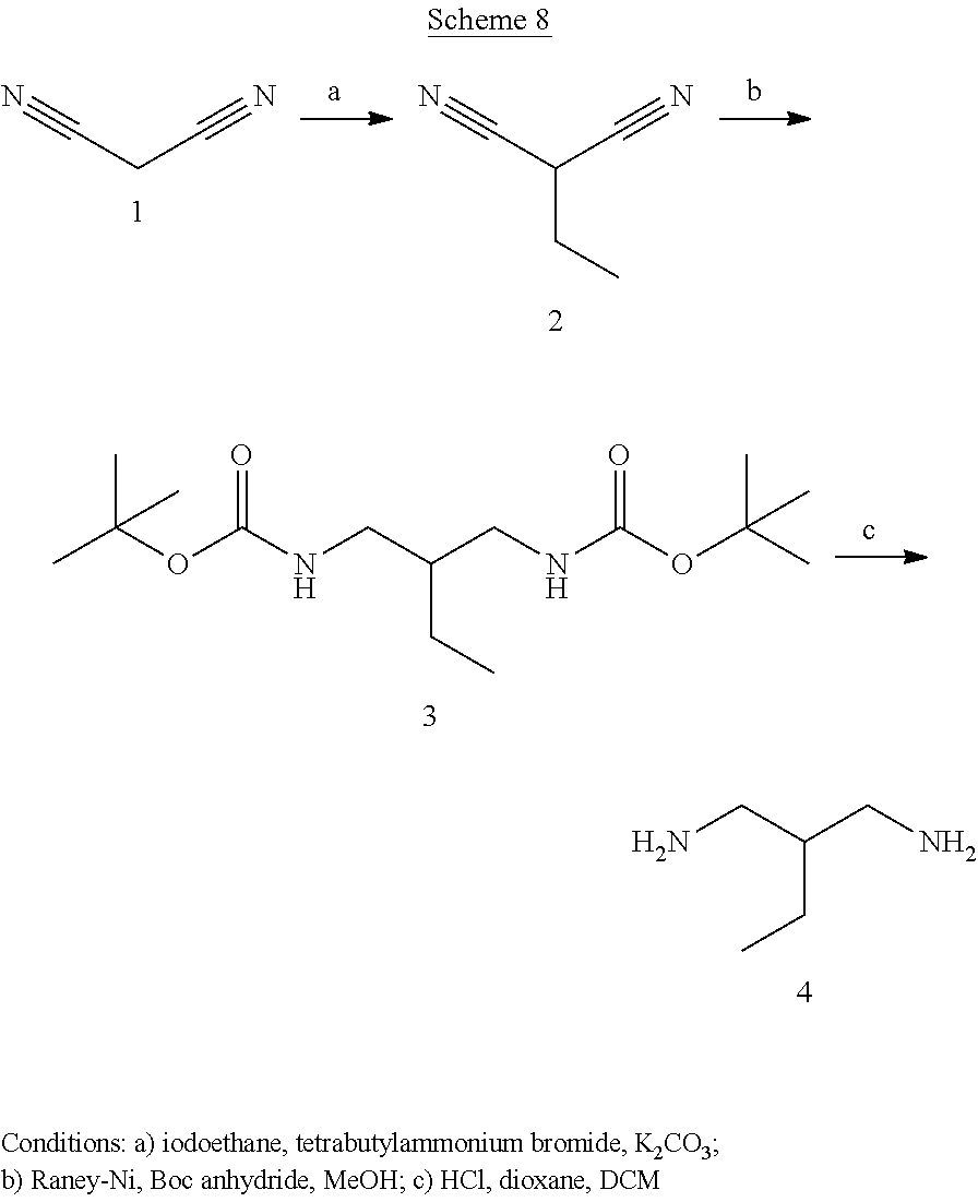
NCC(CN)CC.N#CCC#N.N#CC(C#N)CC.CC(OC(NCC(CNC(OC(C)(C)C)=O)CC)=O)(C)C
